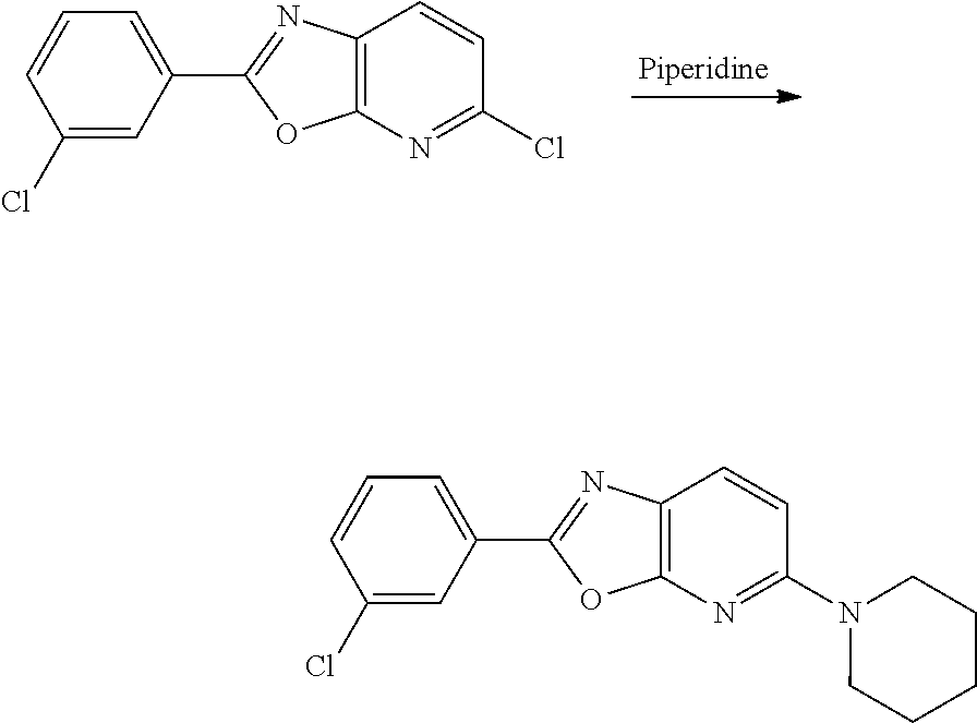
C1=CC(Cl)=CC(C2=NC3=C(O2)N=C(Cl)C=C3)=C1.C1=CC(Cl)=CC(C2=NC3=C(O2)N=C(N2CCCCC2)C=C3)=C1
